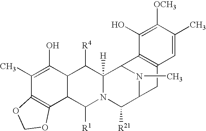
C12=C(C3C(C(O)=C1C)C([R4])C1([H])N(C3[R1])C([R21])C3CC4=C(C1N3C)C(O)=C([OCH3])C(C)=C4)OCO2
